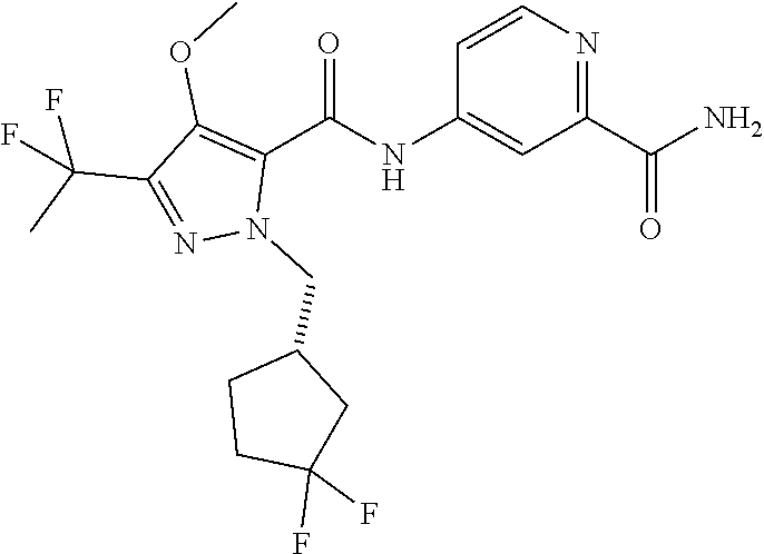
C1=CN=C(C(N)=O)C=C1NC(C1=C(OC)C(C(C)(F)F)=NN1CC1CCC(F)(F)C1)=O
